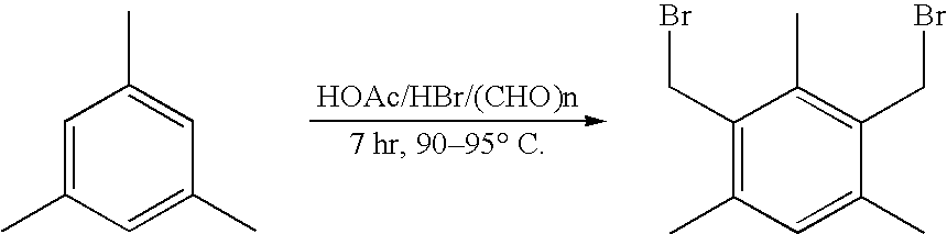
C1(CBr)=C(C)C=C(C)C(CBr)=C1C.C1=C(C)C=C(C)C=C1C
